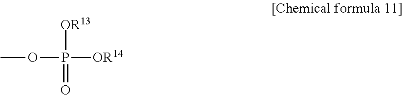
P([OR13])(OC)([OR14])=O
